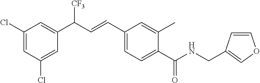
C1(Cl)=CC(Cl)=CC(C(C=CC2=CC=C(C(NCC3=COC=C3)=O)C(C)=C2)[CF3])=C1
